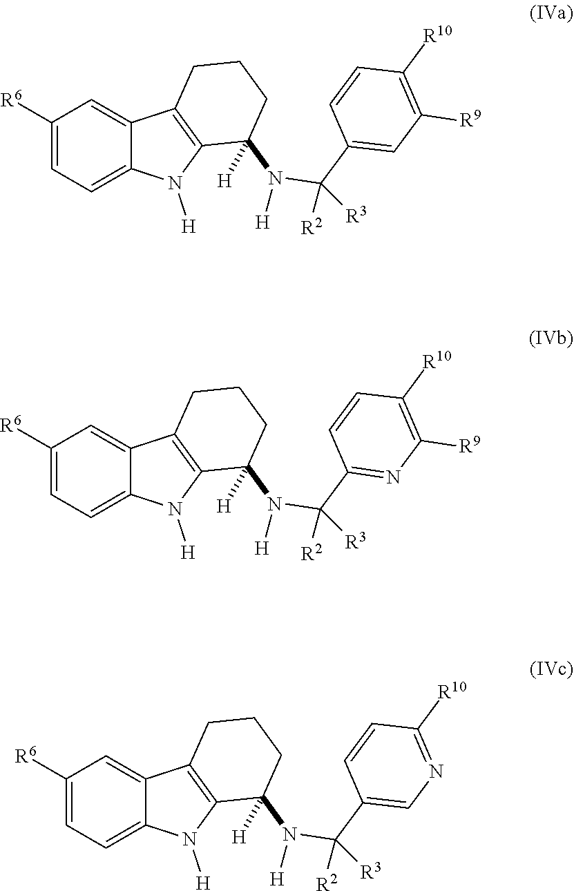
C1([R6])=CC=C2C(=C1)C1=C(N2[H])C(N(C(C2=CC([R9])=C([R10])C=C2)([R2])[R3])[H])([H])CCC1.C1([R6])=CC=C2C(=C1)C1=C(N2[H])C(N(C(C2=NC([R9])=C([R10])C=C2)([R2])[R3])[H])([H])CCC1.C1([R6])=CC=C2C(=C1)C1=C(N2[H])C(N(C(C2=CN=C([R10])C=C2)([R2])[R3])[H])([H])CCC1
